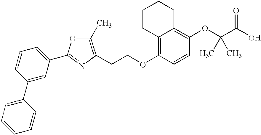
C(COC1=C2C(=C(OC(C(O)=O)(C)C)C=C1)CCCC2)C1=C(C)OC(C2=CC=CC(C3=CC=CC=C3)=C2)=N1
